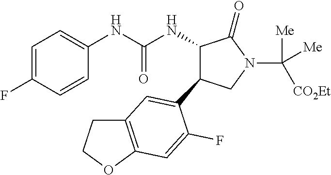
C1(NC(NC2C(=O)N(C([CO2Et])([Me])[Me])CC2C2=CC3=C(OCC3)C=C2F)=O)=CC=C(F)C=C1
